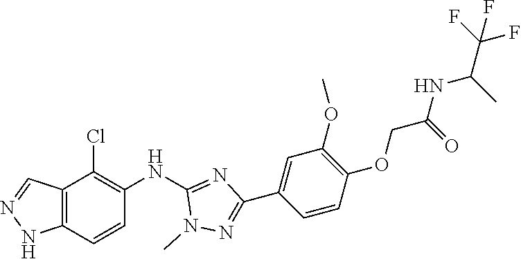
C12=C(C=CC(NC3=NC(C4=CC(OC)=C(OCC(NC(C)C(F)(F)F)=O)C=C4)=NN3C)=C1Cl)NN=C2
